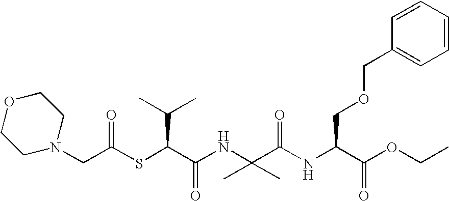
C(C(NC(C(OCC)=O)COCC1=CC=CC=C1)=O)(NC(C(SC(CN1CCOCC1)=O)C(C)C)=O)(C)C
